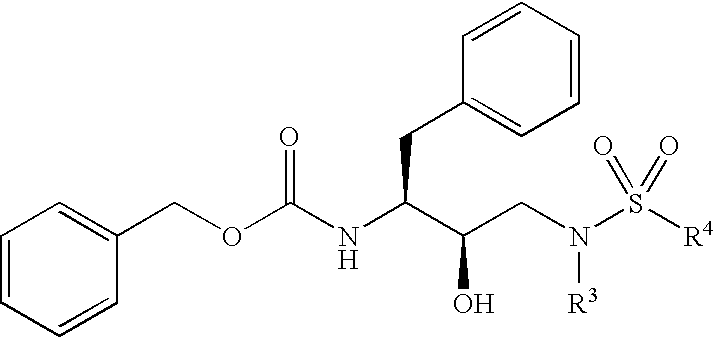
C1=CC=CC(COC(NC(C(CN(S([R4])(=O)=O)[R3])O)CC2=CC=CC=C2)=O)=C1
